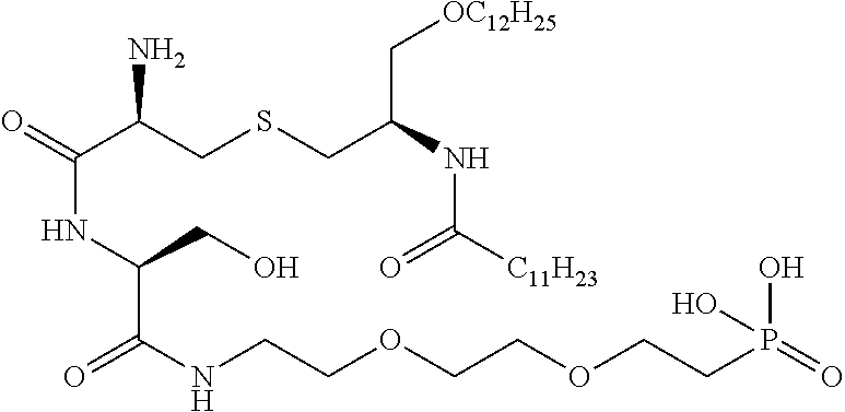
O=C(C(CSCC(NC([C11H23])=O)C[OC12H25])N)NC(C(NCCOCCOCCP(=O)(O)O)=O)CO
